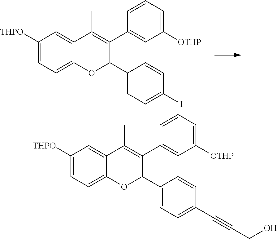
C1=C([THPO])C=C2C(=C1)OC(C1=CC=C(C#CCO)C=C1)C(C1=CC([OTHP])=CC=C1)=C2C.C1=C([THPO])C=C2C(=C1)OC(C1=CC=C(I)C=C1)C(C1=CC([OTHP])=CC=C1)=C2C
